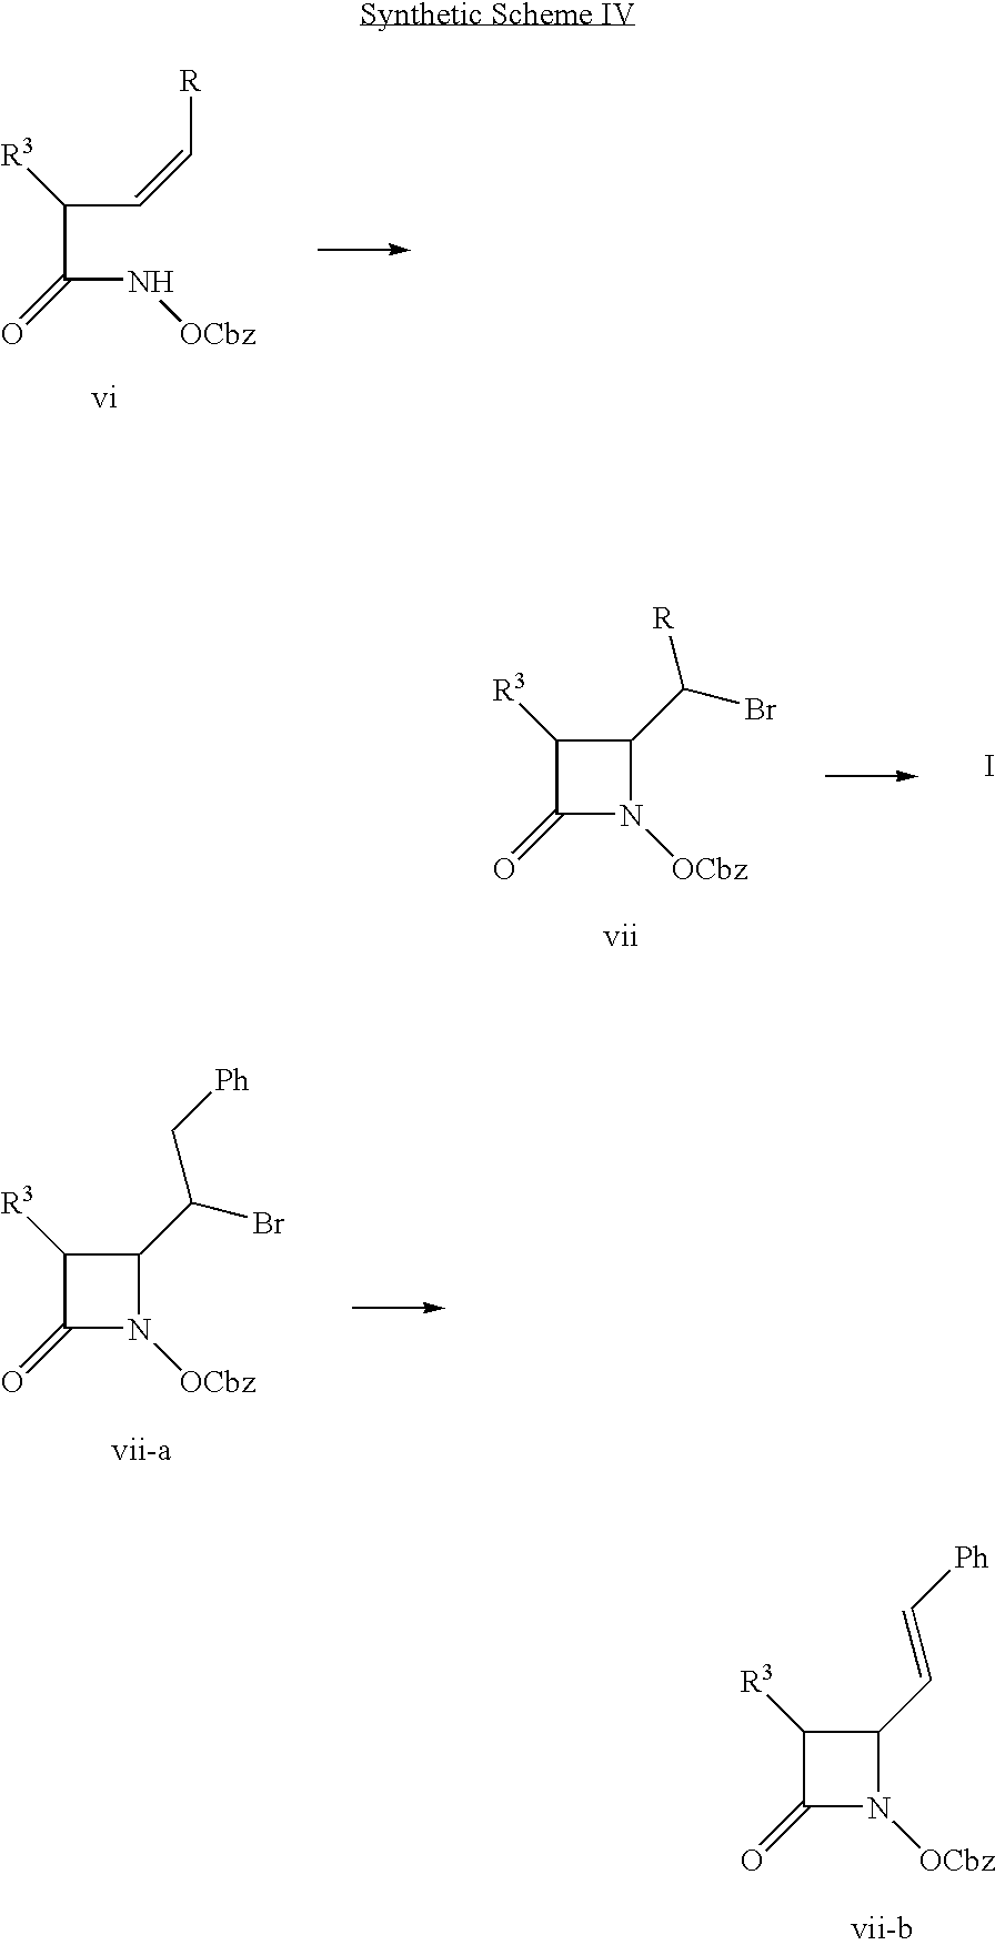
C(N[OCbz])(C(C=C[R])[R3])=O.C1(=O)N([OCbz])C(C([R])Br)C1[R3].I.C1(=O)N([OCbz])C(C(C[Ph])Br)C1[R3].C1(=O)N([OCbz])C(C=C[Ph])C1[R3]
